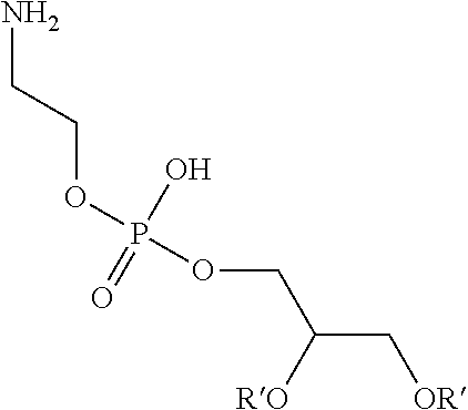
NCCOP(OCC(C[OR])[RO])(O)=O
